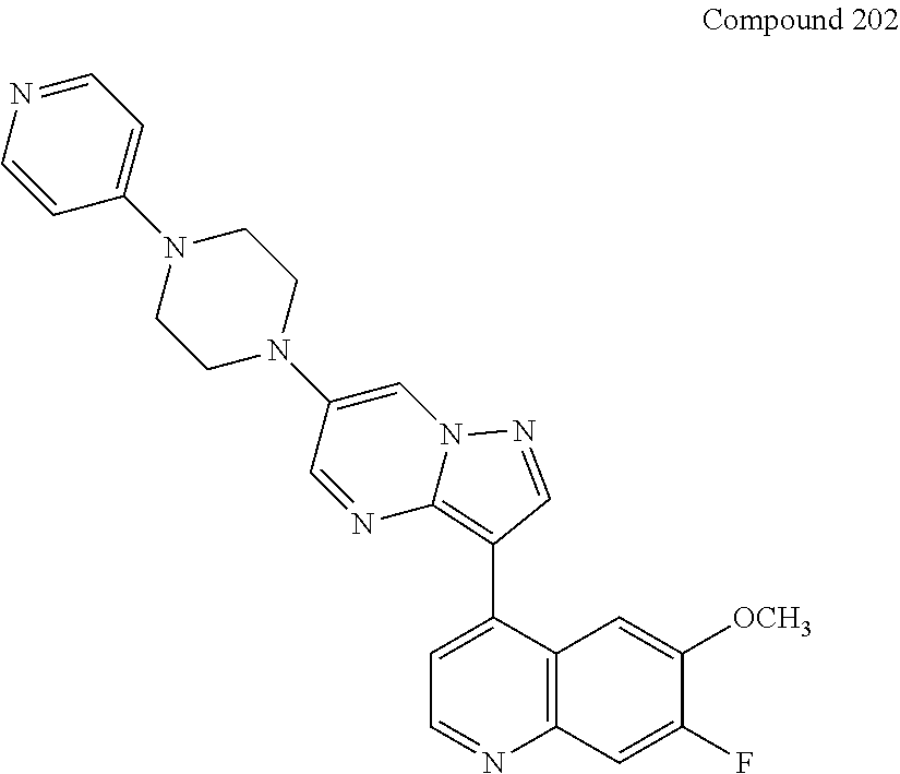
C1CN(C2=CN3C(=C(C4=CC=NC5=C4C=C([OCH3])C(F)=C5)C=N3)N=C2)CCN1C1=CC=NC=C1
